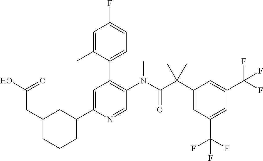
C1=C(C2CC(CC(O)=O)CCC2)N=CC(N(C(C(C2=CC(C(F)(F)F)=CC(C(F)(F)F)=C2)(C)C)=O)C)=C1C1=CC=C(F)C=C1C
